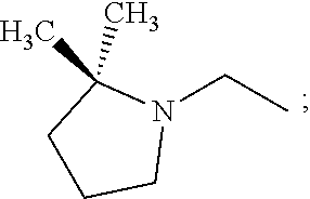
N1(CC)C(C)(C)CCC1
